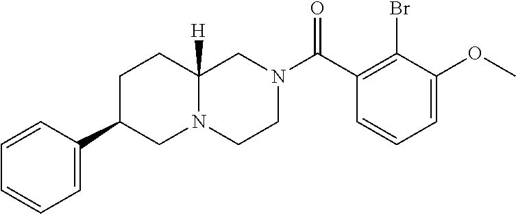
C1=C(OC)C(Br)=C(C(N2CCN3C([H])(C2)CCC(C2=CC=CC=C2)C3)=O)C=C1
